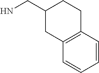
C1=CC2=C(C=C1)CC(CN)CC2
